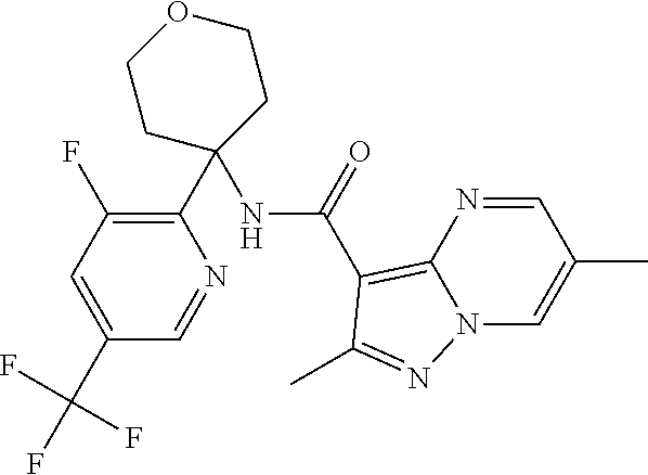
C1(C2=C(F)C=C(C(F)(F)F)C=N2)(NC(C2=C3N=CC(C)=CN3N=C2C)=O)CCOCC1
